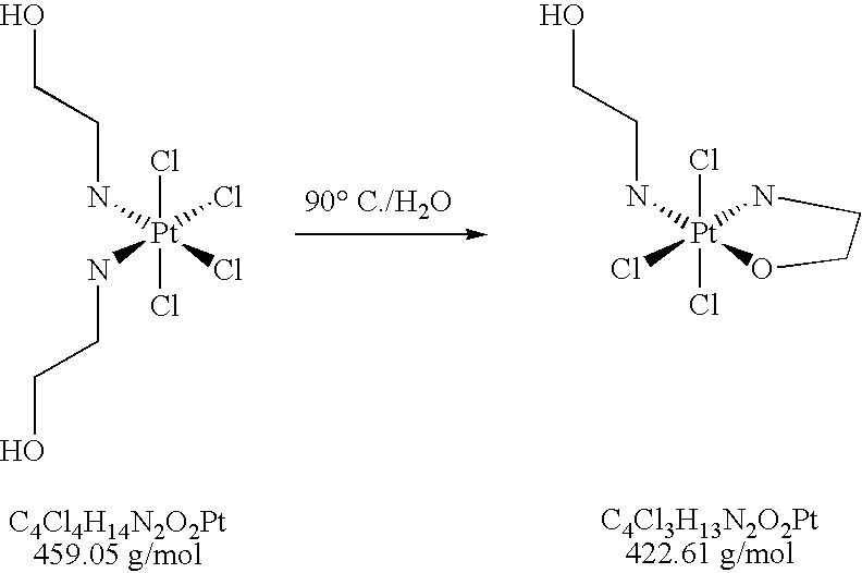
N([Pt](Cl)(NCCO)(Cl)(Cl)Cl)CCO.N([Pt]1(Cl)(Cl)(Cl)NCCO1)CCO
